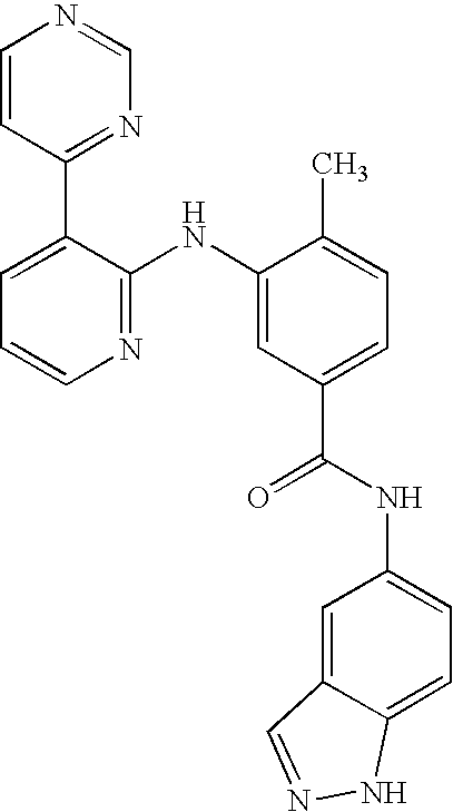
C1=CC(C2=CC=CN=C2NC2=CC(C(NC3=CC=C4C(=C3)C=NN4)=O)=CC=C2C)=NC=N1
